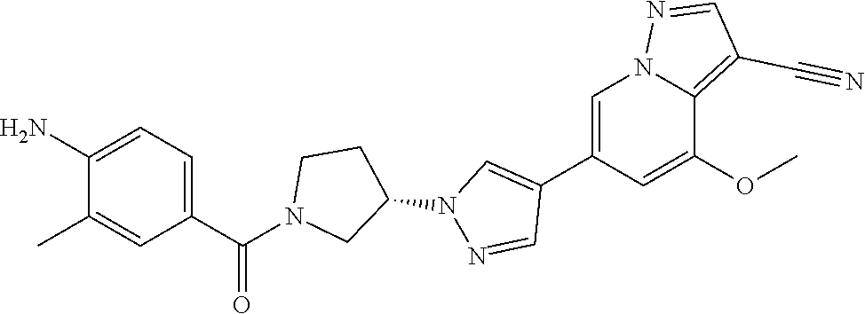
C1=C(C2=CN(C3CCN(C(C4=CC=C(N)C(C)=C4)=O)C3)N=C2)C=C(OC)C2=C(C#N)C=NN12
